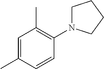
C1=C(C)C=CC(N2CCCC2)=C1C
